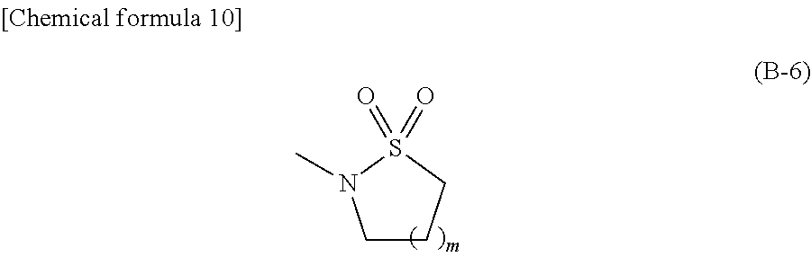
C1CCS(=O)(=O)N1C
